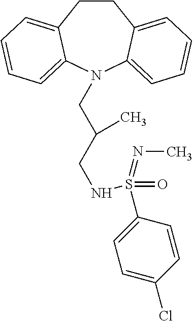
C1CC2=CC=CC=C2N(CC(CNS(C2=CC=C(Cl)C=C2)(=O)=NC)C)C2=CC=CC=C12
